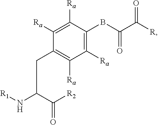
C(C(C([R2])=O)N[R1])C1=C([Ra])C([Ra])=C(BC(C([R])=O)=O)C([Ra])=C1[Ra]
